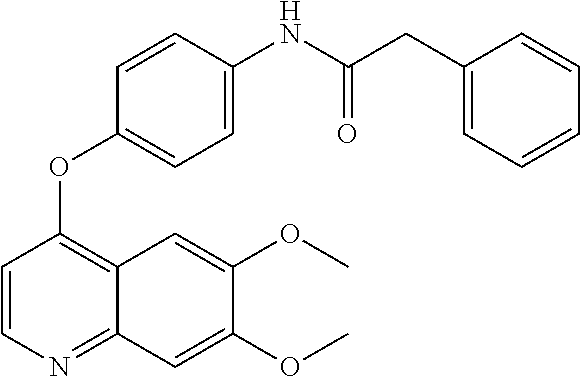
O(C)C1=CC2=NC=CC(OC3=CC=C(NC(CC4=CC=CC=C4)=O)C=C3)=C2C=C1OC
